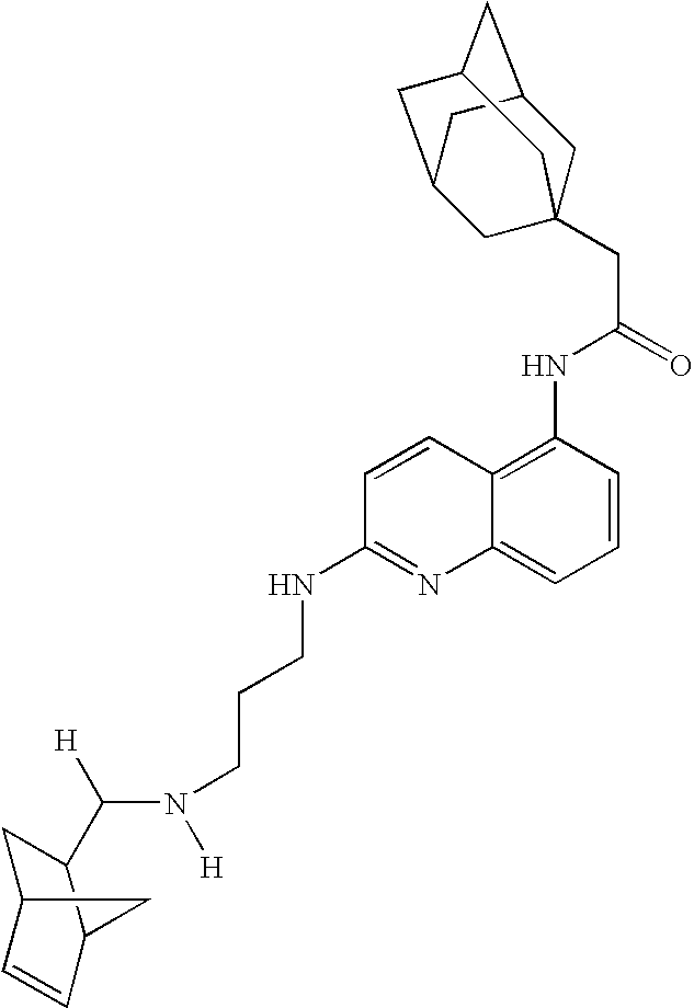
C([H])(N([H])CCCNC1=NC2=CC=CC(NC(CC34CC5CC(CC(C3)C5)C4)=O)=C2C=C1)C1CC2C=CC1C2
